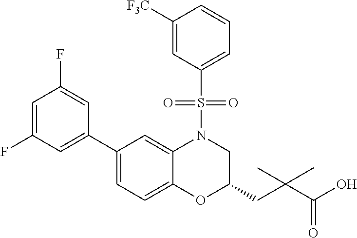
C1(C2=CC(F)=CC(F)=C2)=CC=C2C(=C1)N(S(C1=CC=CC([F3C])=C1)(=O)=O)CC(CC(C(O)=O)(C)C)O2
